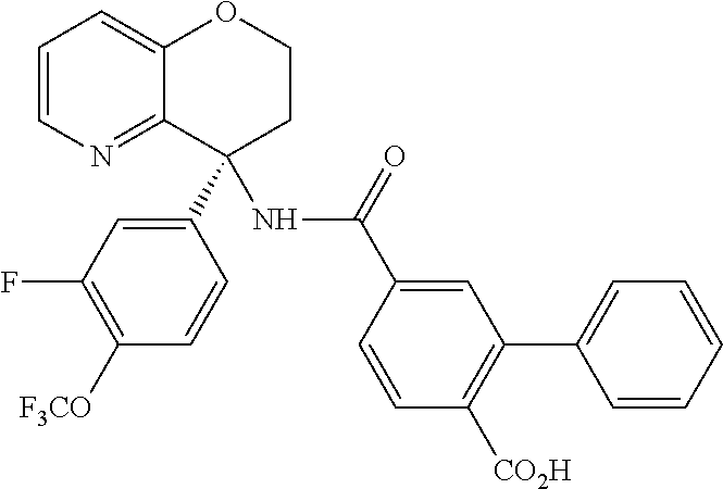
C1(C2(NC(=O)C3=CC(C4=CC=CC=C4)=C([CO2H])C=C3)C3=NC=CC=C3OCC2)=CC(F)=C([F3CO])C=C1
